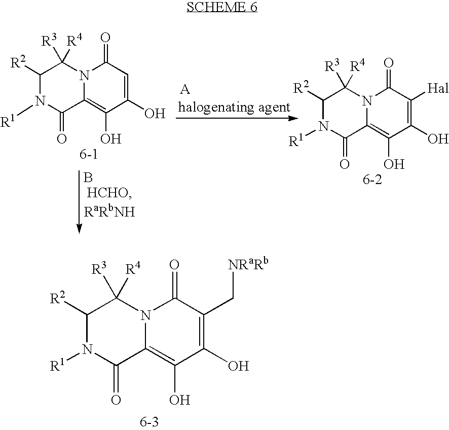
C1([R2])N([R1])C(=O)C2=C(O)C(O)=C(C[NRaRb])C(=O)N2C1([R4])[R3].C1([R2])N([R1])C(=O)C2=C(O)C(O)=CC(=O)N2C1([R4])[R3].C1([R2])N([R1])C(=O)C2=C(O)C(O)=C([Hal])C(=O)N2C1([R4])[R3].B
